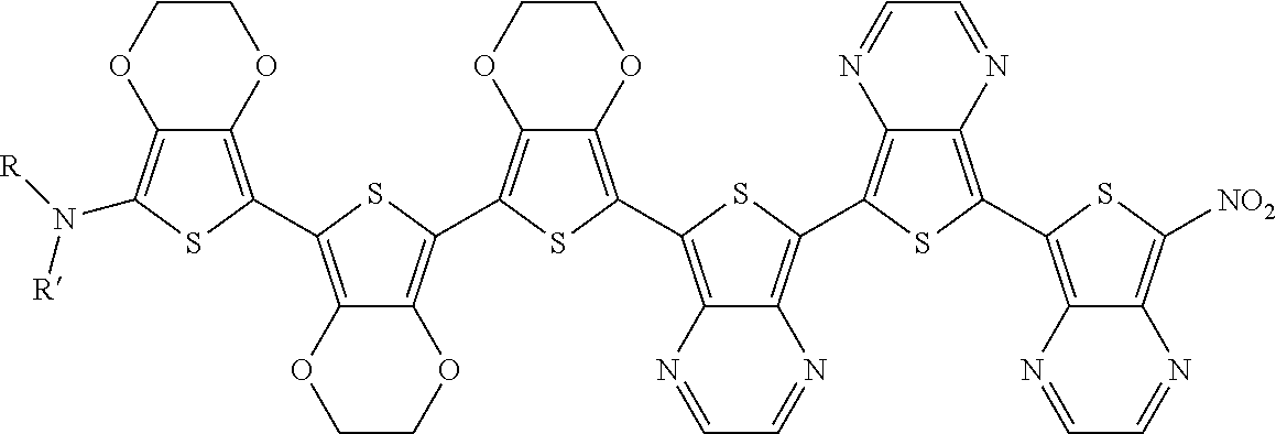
C12=C(C3=C4C(=C(N([R])[R])S3)OCCO4)SC(C3=C4C(=C(C5=C6C(=C(C7=C8C(=C(C9=C%10C(=C([NO2])S9)N=CC=N%10)S7)N=CC=N8)S5)N=CC=N6)S3)OCCO4)=C1OCCO2
